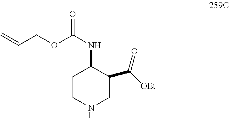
N(C1CCNCC1C([OEt])=O)C(=O)OCC=C
